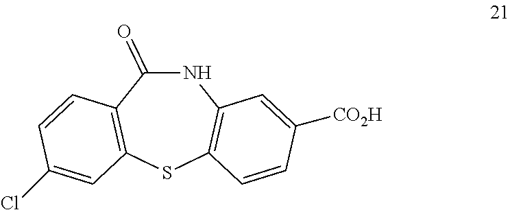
N1C(=O)C2=C(SC3=C1C=C([CO2H])C=C3)C=C(Cl)C=C2
